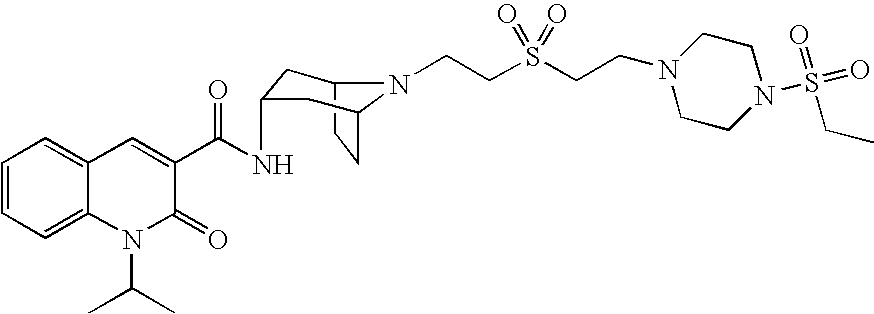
C1=CC=C2C(=C1)C=C(C(=O)NC1CC3N(CCS(CCN4CCN(S(=O)(=O)CC)CC4)(=O)=O)C(CC3)C1)C(=O)N2C(C)C
